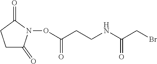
C1C(=O)N(OC(=O)CCNC(CBr)=O)C(=O)C1
